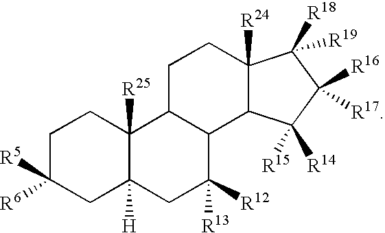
C1C([R5])([R6])CC2([H])C([R25])(C1)C1C(C([R12])([R13])C2)C2C([R24])(CC1)C([R18])([R19])C([R16])([R17])C2([R14])[R15]
